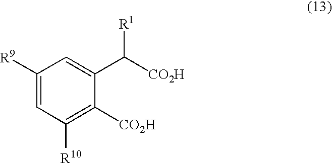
C1([R9])=CC([R10])=C([CO2H])C(C([R1])[CO2H])=C1
